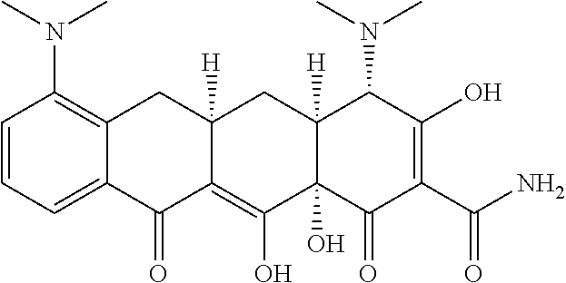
C1=CC=C2C(=C1N(C)C)CC1([H])C(=C(O)C3(O)C([H])(C1)C(N(C)C)C(O)=C(C(=O)N)C3=O)C2=O
